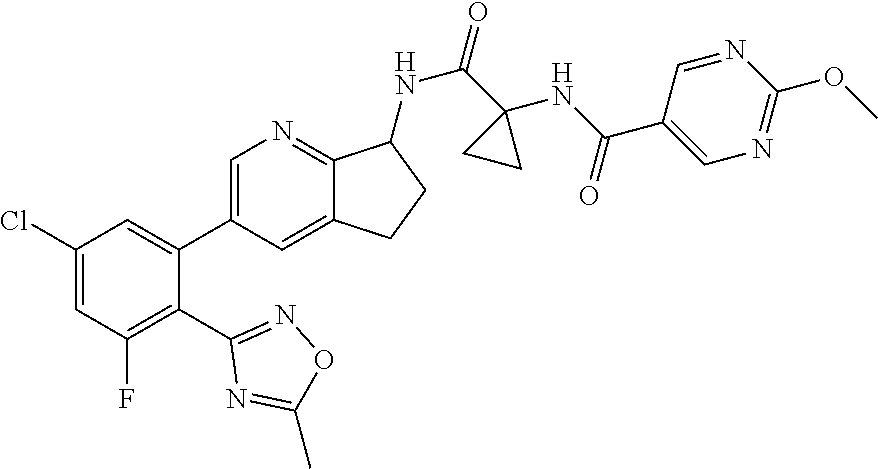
C1(Cl)=CC(F)=C(C2=NOC(C)=N2)C(C2=CN=C3C(=C2)CCC3NC(=O)C2(NC(C3=CN=C(OC)N=C3)=O)CC2)=C1
